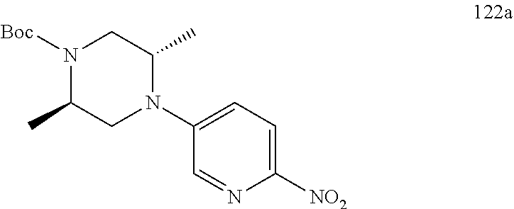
[NO2]C1=CC=C(N2C(C)CN([Boc])C(C)C2)C=N1
